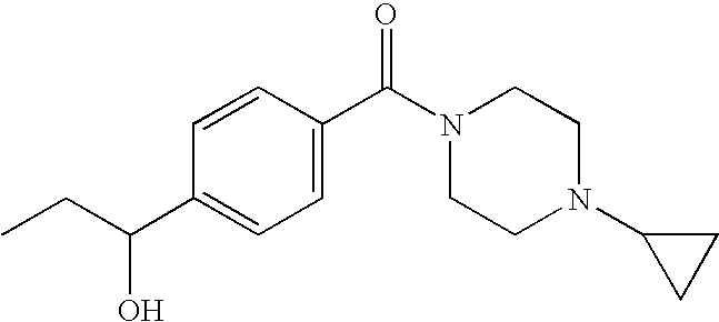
C1=C(C(CC)O)C=CC(C(N2CCN(C3CC3)CC2)=O)=C1
